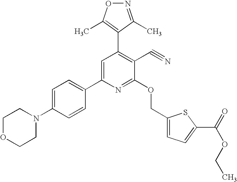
C1=C(N2CCOCC2)C=CC(C2=CC(C3=C(C)ON=C3C)=C(C#N)C(OCC3=CC=C(C(=O)OCC)S3)=N2)=C1
